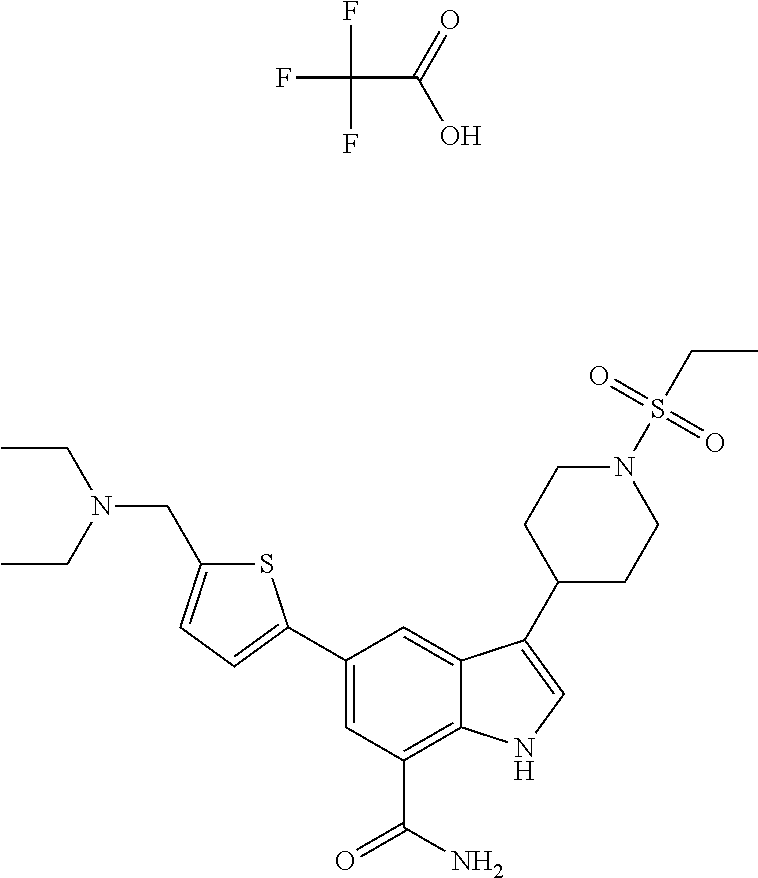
CCN(CC1=CC=C(C2=CC(C(N)=O)=C3C(=C2)C(C2CCN(S(CC)(=O)=O)CC2)=CN3)S1)CC.FC(F)(F)C(O)=O
